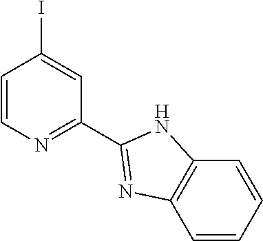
C1=CN=C(C2=NC3=C(N2)C=CC=C3)C=C1I
